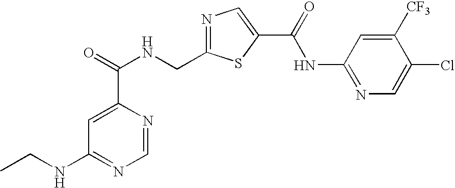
N1=C(CNC(=O)C2=CC(NCC)=NC=N2)SC(C(=O)NC2=NC=C(Cl)C([CF3])=C2)=C1
